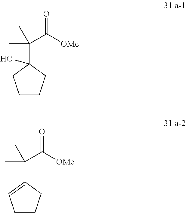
C1CCC(C(C([OMe])=O)(C)C)(O)C1.C1CCC(C(C([OMe])=O)(C)C)=C1
